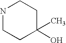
N1CCC(O)(C)CC1
